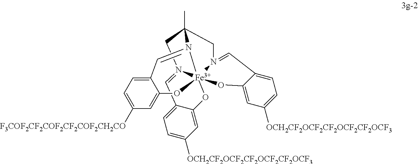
C12=CC=C([F3COF2CF2COF2CF2COF2CH2CO])C=C1O[Fe]1345OC6=CC([OCH2CF2OCF2CF2OCF2CF2OCF3])=CC=C6C=N1CC(C)(N3=C2)CN4=CC1=CC=C([OCH2CF2OCF2CF2OCF2CF2OCF3])C=C1O5
